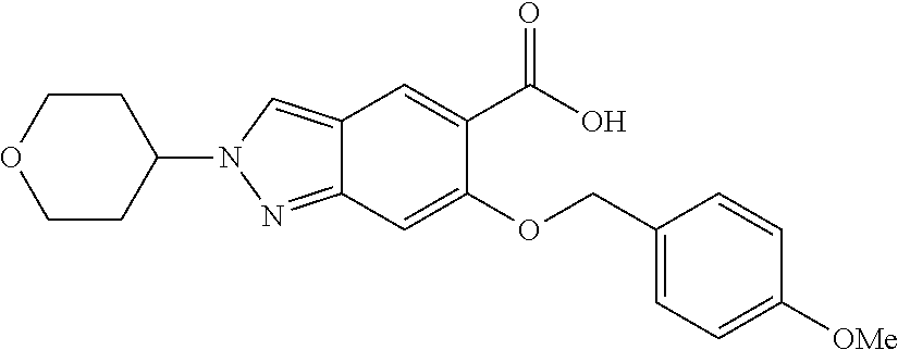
C1(N2N=C3C(=C2)C=C(C(O)=O)C(OCC2=CC=C([OMe])C=C2)=C3)CCOCC1
